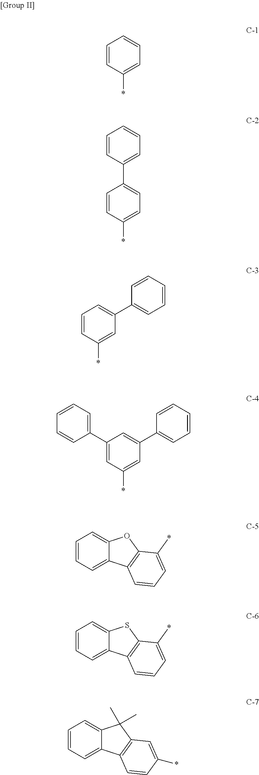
C1=CC(*)=CC=C1.C1=CC(*)=CC=C1C1=CC=CC=C1.C1=CC(*)=CC(C2=CC=CC=C2)=C1.C1(C2=CC=CC=C2)=CC(*)=CC(C2=CC=CC=C2)=C1.C1=CC=C2C(=C1)OC1=C2C=CC=C1*.C1=CC=C2C(=C1)SC1=C2C=CC=C1*.C1=CC=C2C(=C1)C(C)(C)C1=C2C=CC(*)=C1
